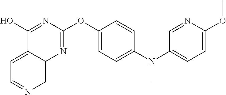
C1=C2C(=CN=C1)N=C(OC1=CC=C(N(C3=CC=C(OC)N=C3)C)C=C1)N=C2O
